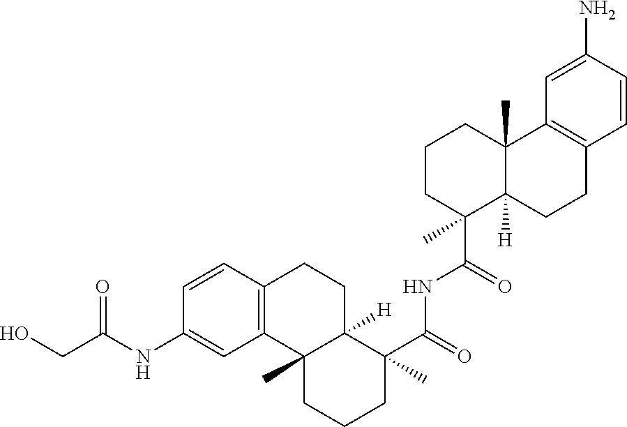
C1=CC2=C(C=C1NC(CO)=O)C1(C)C([H])(CC2)C(C(=O)NC(C2(C)C3([H])C(C)(CCC2)C2=C(CC3)C=CC(N)=C2)=O)(C)CCC1
